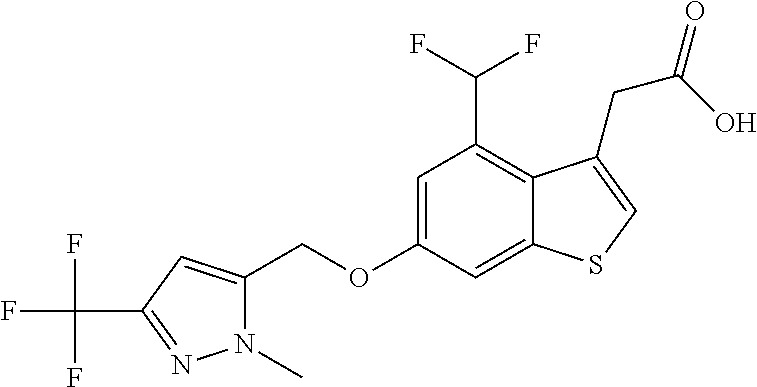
C(OC1=CC(C(F)F)=C2C(=C1)SC=C2CC(=O)O)C1=CC(C(F)(F)F)=NN1C
